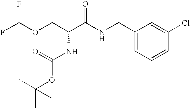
C1(CNC(C(COC(F)F)NC(OC(C)(C)C)=O)=O)=CC=CC(Cl)=C1
